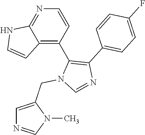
N1=C2C(=C(C3=C(C4=CC=C(F)C=C4)N=CN3CC3=CN=CN3C)C=C1)C=CN2
